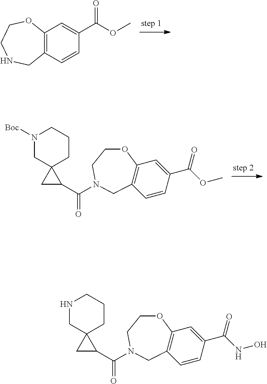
C12=C(C=CC(C(OC)=O)=C1)CNCCO2.N1([Boc])CC2(CCC1)CC2C(N1CCOC2=C(C=CC(C(OC)=O)=C2)C1)=O.N1CC2(CCC1)CC2C(N1CCOC2=C(C=CC(C(NO)=O)=C2)C1)=O
